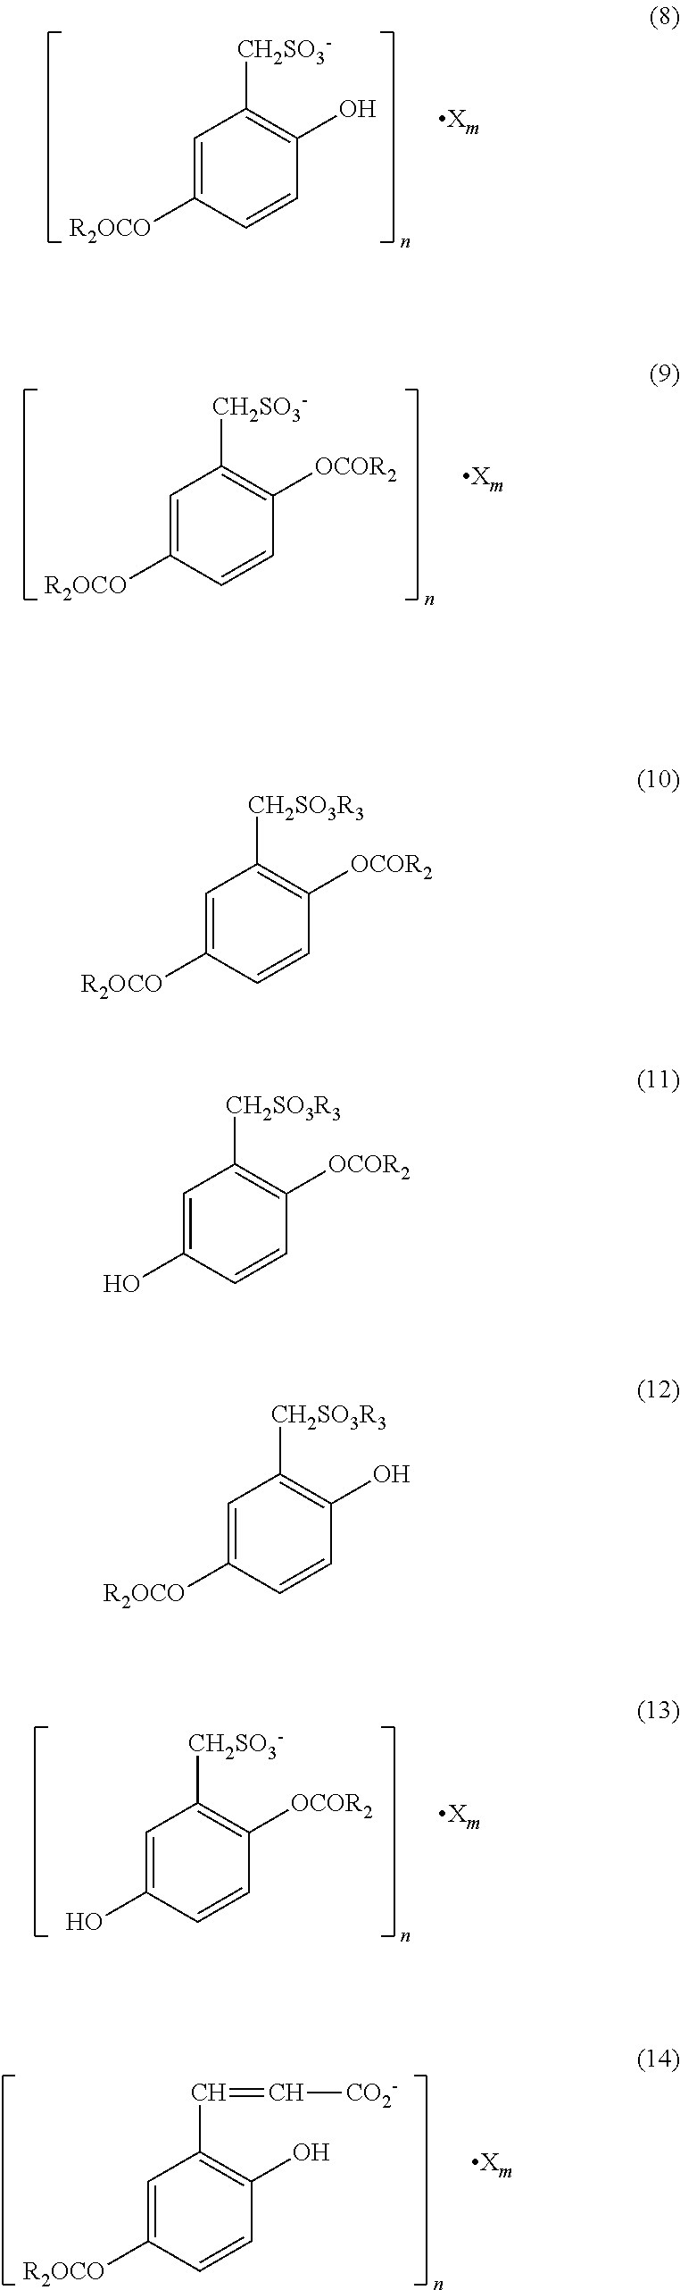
C1=C([R2OCO])C=CC(O)=C1[CH2SO3-].C1=C([R2OCO])C=CC([OCOR2])=C1[CH2SO3-].C1=C(O)C=CC([OCOR2])=C1[CH2SO3-].C1=C([R2OCO])C=CC(O)=C1C=C[CO2-].C1=C([R2OCO])C=CC([OCOR2])=C1[CH2SO3R3].C1=C(O)C=CC([OCOR2])=C1[CH2SO3R3].C1=C([R2OCO])C=CC(O)=C1[CH2SO3R3]
